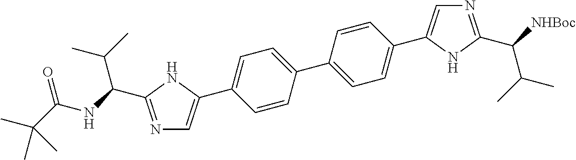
N1=C(C(NC(C(C)(C)C)=O)C(C)C)NC(C2=CC=C(C3=CC=C(C4=CN=C(C([NHBoc])C(C)C)N4)C=C3)C=C2)=C1
